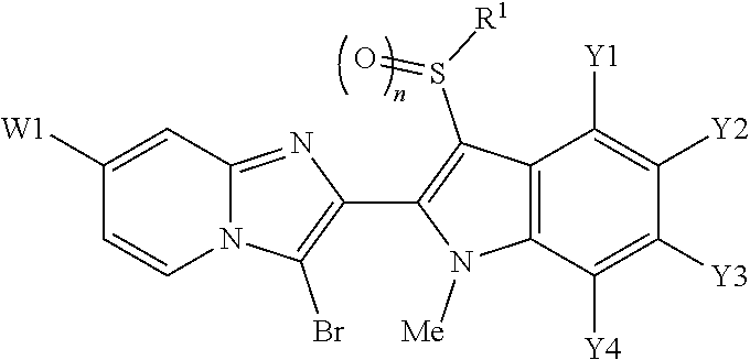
N12C(=NC(C3=C(S([R1])=O)C4=C(N3[Me])C([Y4])=C([Y3])C([Y2])=C4[Y1])=C1Br)C=C([W1])C=C2
